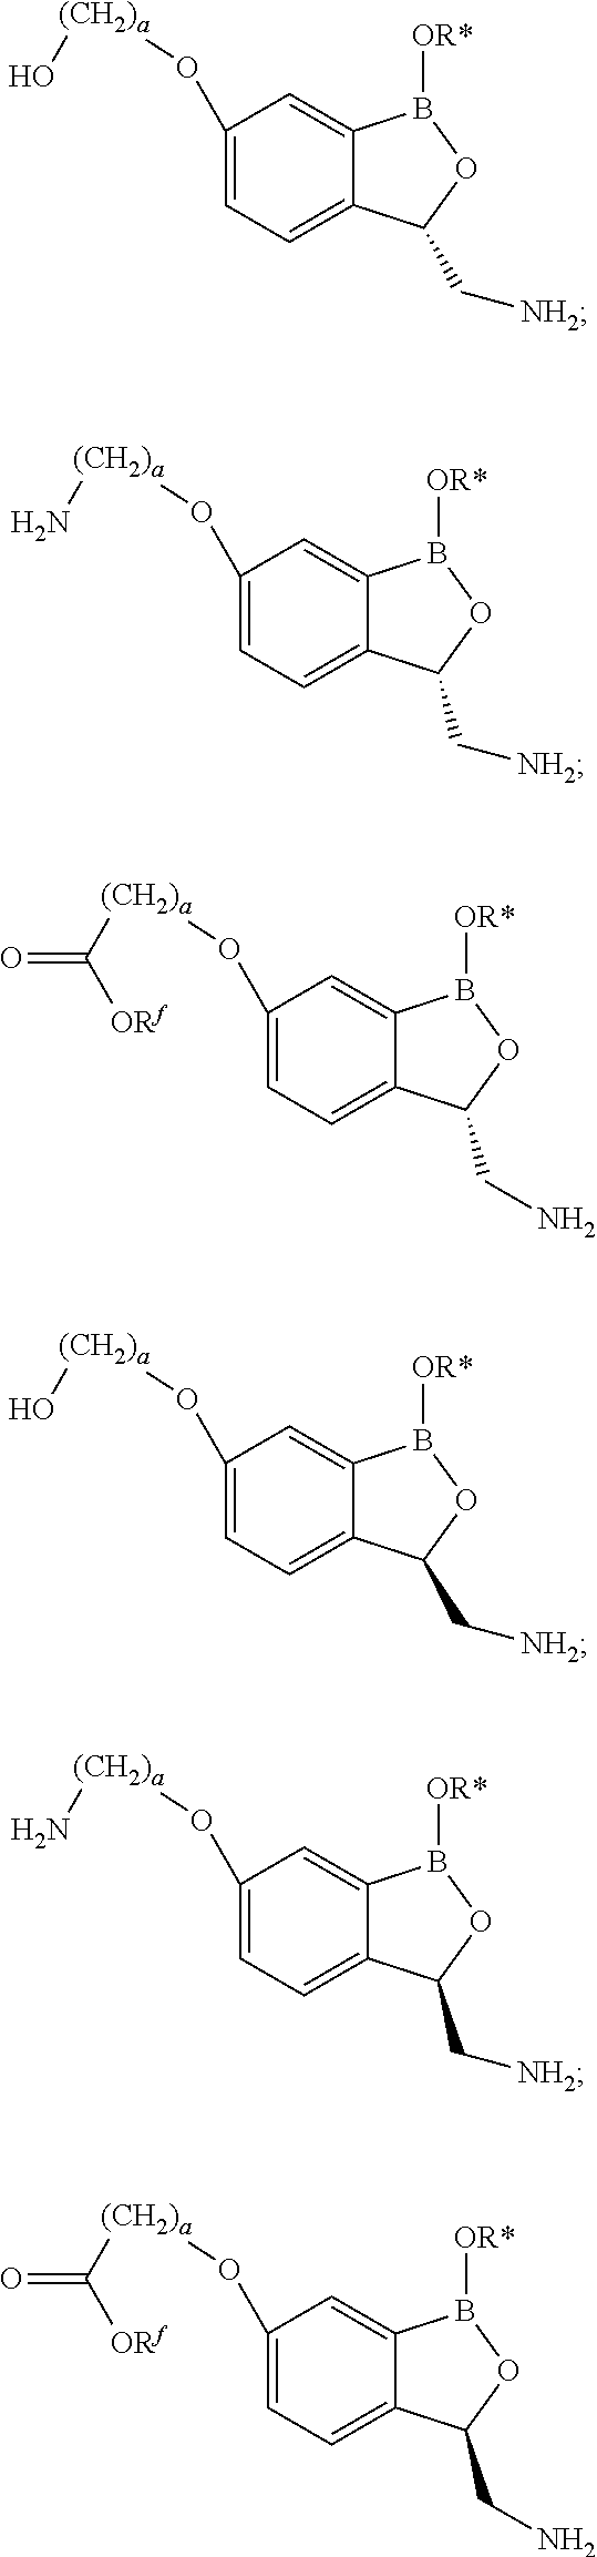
C1(O[(CH2)a]O)=CC=C2C(=C1)B([OR*])OC2C[NH2].C1(O[(CH2)a]N)=CC=C2C(=C1)B([OR*])OC2C[NH2].C1(O[(CH2)a]C([ORf])=O)=CC=C2C(=C1)B([OR*])OC2CN.C1(O[(CH2)a]O)=CC=C2C(=C1)B([OR*])OC2C[NH2].C1(O[(CH2)a]N)=CC=C2C(=C1)B([OR*])OC2C[NH2].C1(O[(CH2)a]C([ORf])=O)=CC=C2C(=C1)B([OR*])OC2CN
